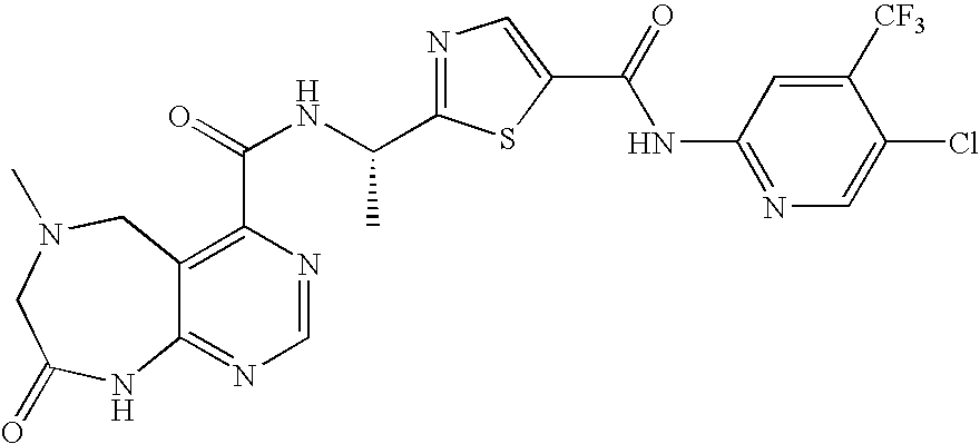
C12=NC=NC(C(=O)NC(C3=NC=C(C(=O)NC4=NC=C(Cl)C([CF3])=C4)S3)C)=C1CN(C)CC(=O)N2
